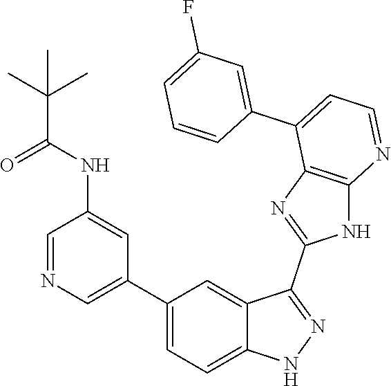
C1=NC=C(C2=CC=C3C(=C2)C(C2=NC4=C(N2)N=CC=C4C2=CC(F)=CC=C2)=NN3)C=C1NC(C(C)(C)C)=O
